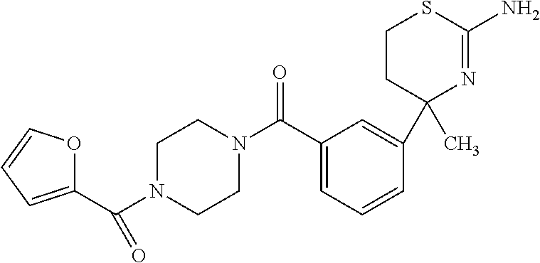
C1=C(C(N2CCN(C(C3=CC=CO3)=O)CC2)=O)C=C(C2(C)N=C(N)SCC2)C=C1
